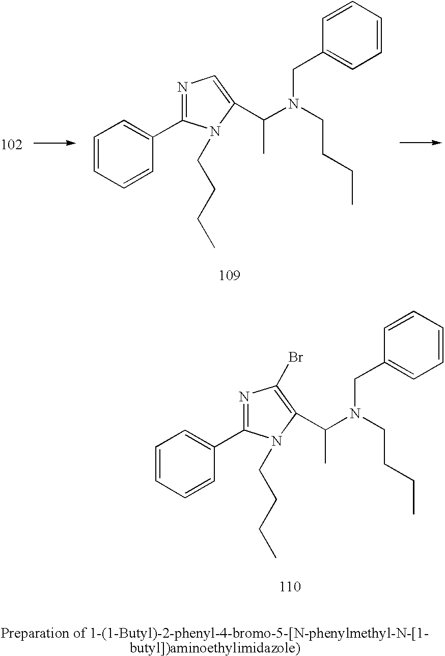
C1=CC=CC(C2=NC=C(C(N(CC3=CC=CC=C3)CCCC)C)N2CCCC)=C1.C1=CC=CC(C2=NC(Br)=C(C(N(CCCC)CC3=CC=CC=C3)C)N2CCCC)=C1
